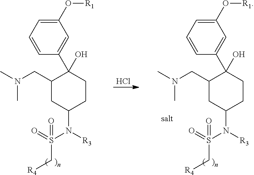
C1CC(N([R3])S(=O)(=O)C[R4])CC(CN(C)C)C1(C1=CC(O[R1])=CC=C1)O.Cl.C1CC(N([R3])S(=O)(=O)C[R4])CC(CN(C)C)C1(C1=CC(O[R1])=CC=C1)O
